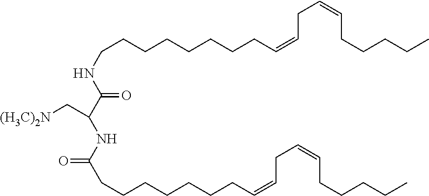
[(H3C)2N]CC(C(=O)NCCCCCCCCC=CCC=CCCCCC)NC(CCCCCCCC=CCC=CCCCCC)=O
